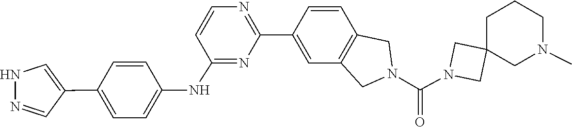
C12(CN(C(N3CC4=C(C3)C=C(C3=NC=CC(NC5=CC=C(C6=CNN=C6)C=C5)=N3)C=C4)=O)C1)CCCN(C)C2
